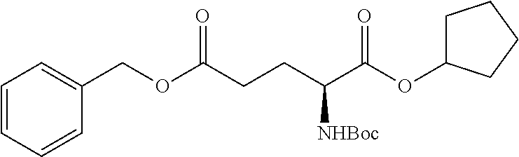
C1=CC=CC(COC(CCC(C(OC2CCCC2)=O)[NHBoc])=O)=C1
